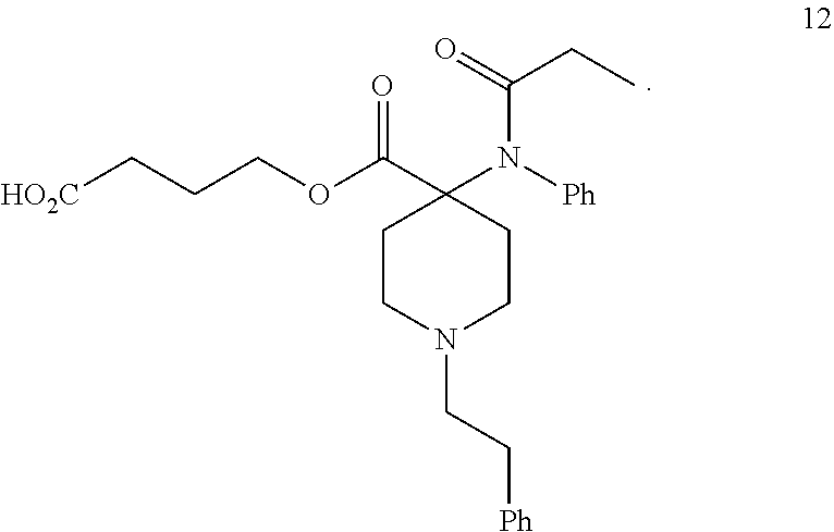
[HO2C]CCCOC(C1(N([Ph])C(=O)CC)CCN(CC[Ph])CC1)=O
